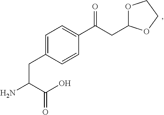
C1=C(CC(N)C(O)=O)C=CC(C(CC2OCCO2)=O)=C1
